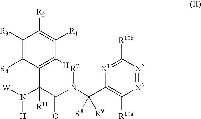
[W]N([H])C(C(N(C(C1=C([R10a])[X3]=[X2]C([R10b])=[X1]1)([R9])[R8])[R7])=O)([R11])C1=C([H])C([R1])=C([R2])C([R3])=C1[R4]
